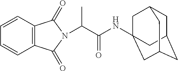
C12=C(C=CC=C1)C(=O)N(C(C(NC13CC4CC(CC(C1)C4)C3)=O)C)C2=O
